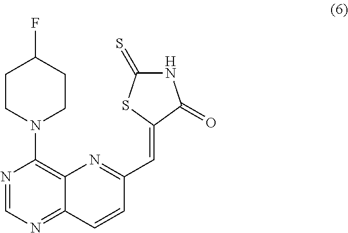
FC1CCN(C2=C3C(=NC=N2)C=CC(C=C2C(=O)NC(=S)S2)=N3)CC1
